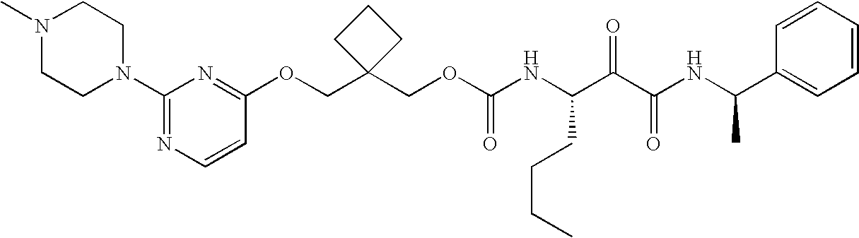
O(CC1(COC(NC(C(C(NC(C2=CC=CC=C2)C)=O)=O)CCCC)=O)CCC1)C1=NC(N2CCN(C)CC2)=NC=C1
